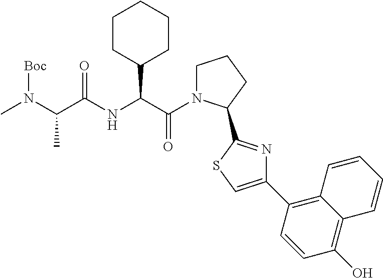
CN(C(C(NC(C(=O)N1CCCC1C1=NC(C2=C3C(=C(O)C=C2)C=CC=C3)=CS1)C1CCCCC1)=O)C)[Boc]
